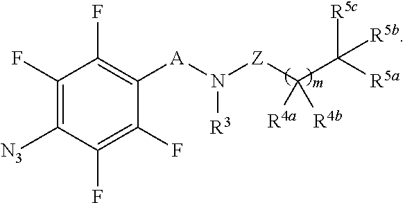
C1(F)=C([N3])C(F)=C(F)C([A]N([Z]C(C([R5a])([R5c])[R5b])([R4a])[R4b])[R3])=C1F
